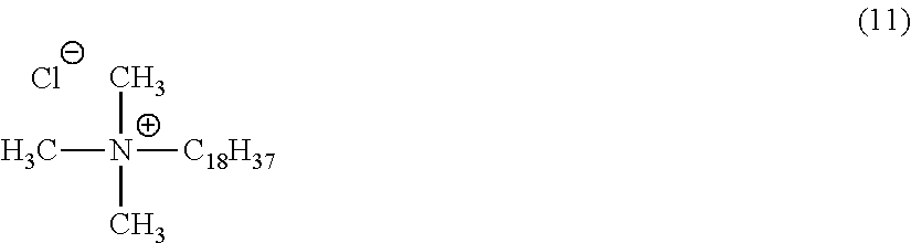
[Cl-].C[N+](C)(C)[C18H37]
